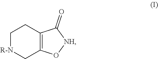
C1[R-N]CC2=C(C1)C(=O)[NH]O2
